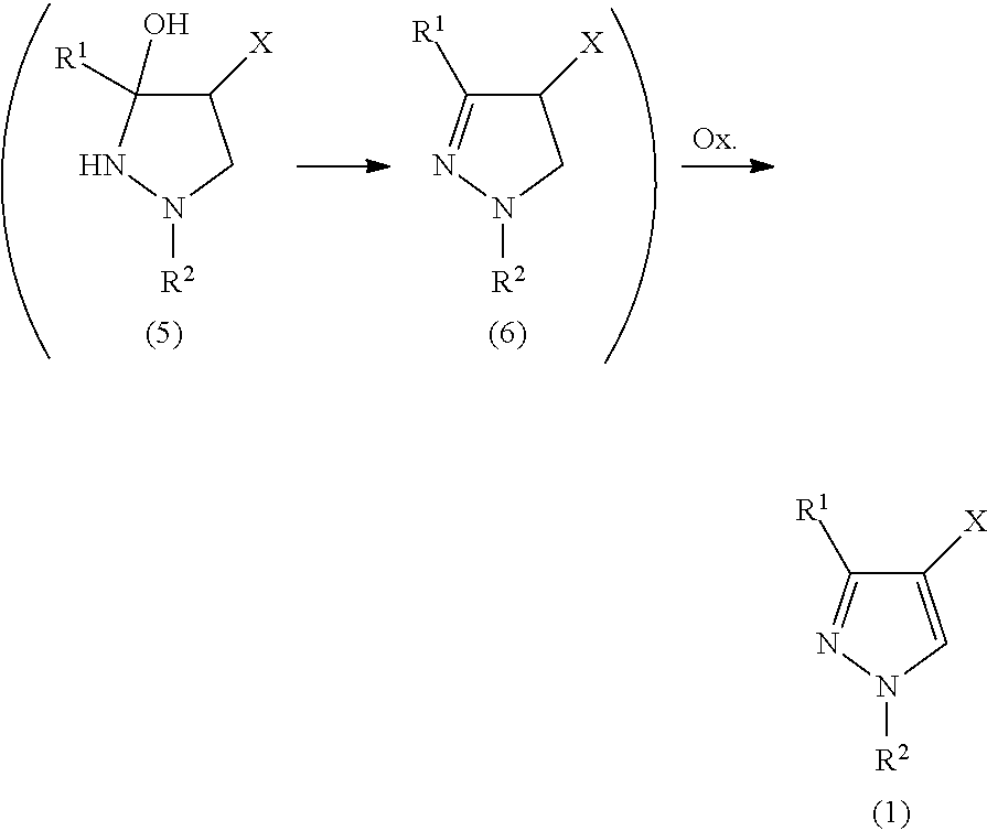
C1([X])C([R1])(O)NN([R2])C1.C1([X])C([R1])=NN([R2])C1.C1([X])=CN([R2])N=C1[R1]
